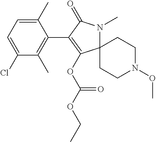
C1(C)=CC=C(Cl)C(C)=C1C1=C(OC(OCC)=O)C2(N(C)C1=O)CCN(OC)CC2
